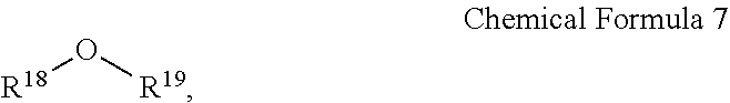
[R18]O[R19]
